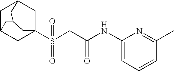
C1C2CC3(S(CC(NC4=CC=CC(C)=N4)=O)(=O)=O)CC1CC(C2)C3
